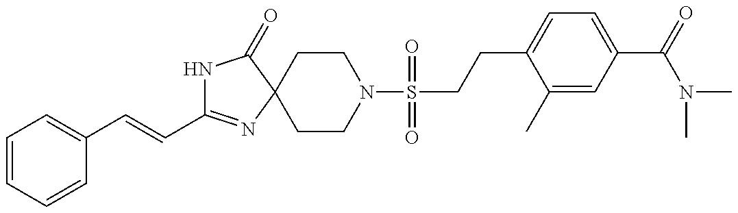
N1C(C=CC2=CC=CC=C2)=NC2(C1=O)CCN(S(CCC1=CC=C(C(=O)N(C)C)C=C1C)(=O)=O)CC2
